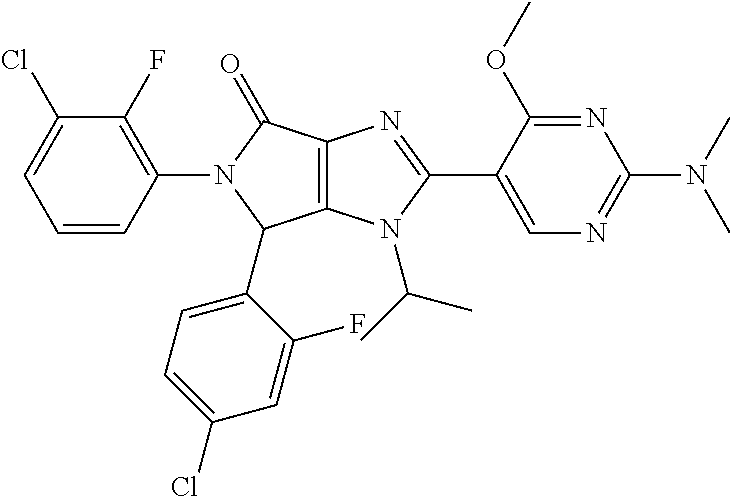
C1=CC(N2C(C3=CC=C(Cl)C=C3F)C3=C(C2=O)N=C(C2=CN=C(N(C)C)N=C2OC)N3C(C)C)=C(F)C(Cl)=C1
